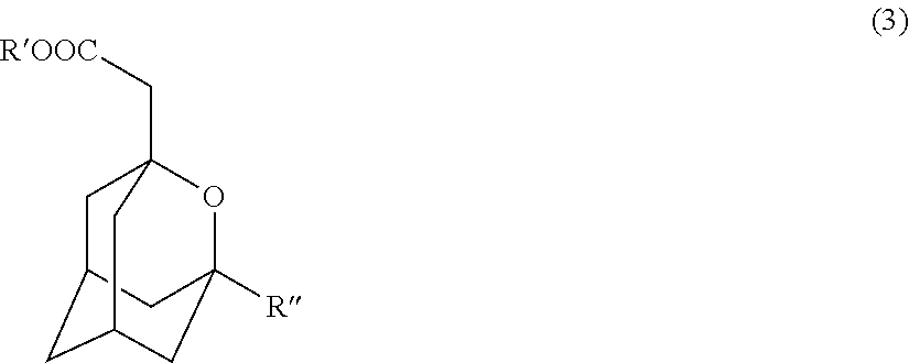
C1C2CC3CC([R])(OC1(C[ROOC])C3)C2
